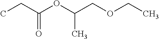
CCC(OC(COCC)C)=O
